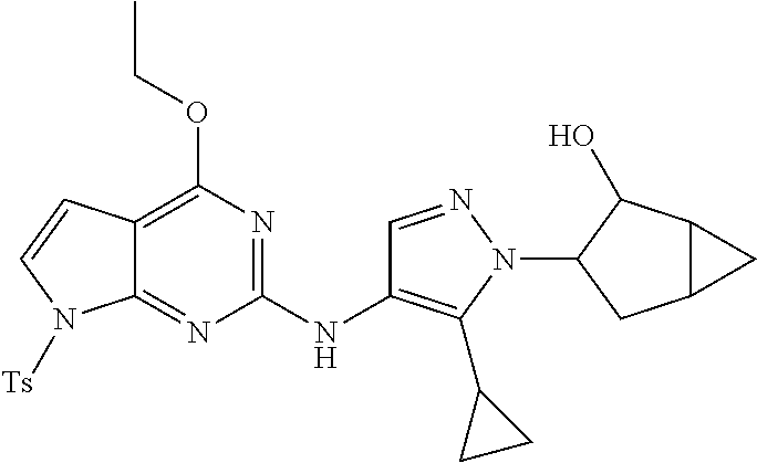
C12=C(OCC)N=C(NC3=C(C4CC4)N(C4CC5C(C4O)C5)N=C3)N=C1N([Ts])C=C2
